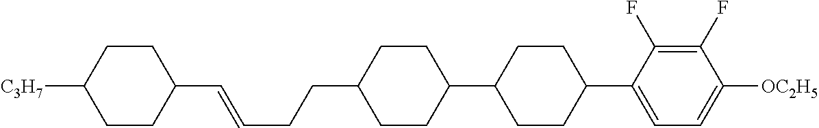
C1(C=CCCC2CCC(C3CCC(C4=CC=C([OC2H5])C(F)=C4F)CC3)CC2)CCC([C3H7])CC1
